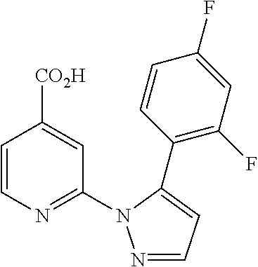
C1=CN=C(N2N=CC=C2C2=C(F)C=C(F)C=C2)C=C1[CO2H]
